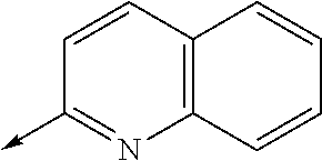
C1=CC(->C)=NC2=C1C=CC=C2
